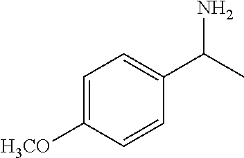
C1=C([H3CO])C=CC(C(C)N)=C1
